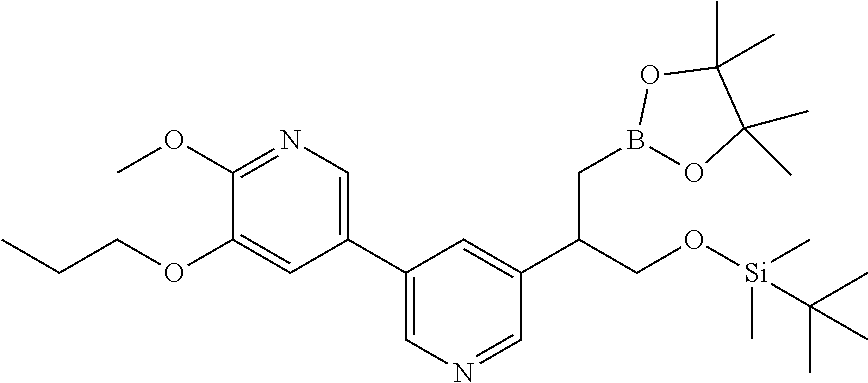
C1(OC)=NC=C(C2=CN=CC(C(CO[Si](C)(C)C(C)(C)C)CB3OC(C)(C)C(C)(C)O3)=C2)C=C1OCCC
